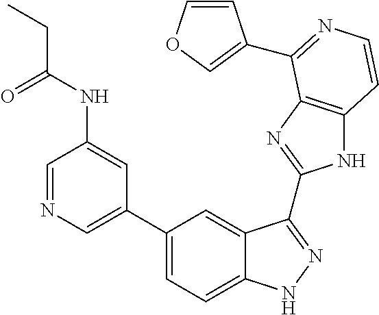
C1(C2=CN=CC(NC(=O)CC)=C2)=CC=C2C(=C1)C(C1=NC3=C(N1)C=CN=C3C1=COC=C1)=NN2
